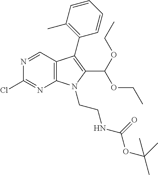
ClC1=NC2=C(C=N1)C(C1=C(C)C=CC=C1)=C(C(OCC)OCC)N2CCNC(OC(C)(C)C)=O
